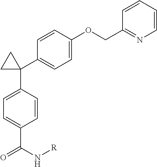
C1(C2=CC=C(OCC3=NC=CC=C3)C=C2)(C2=CC=C(C(N[R])=O)C=C2)CC1
